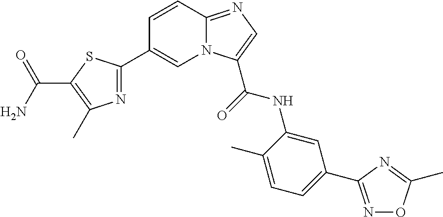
C1=CC2=NC=C(C(NC3=CC(C4=NOC(C)=N4)=CC=C3C)=O)N2C=C1C1=NC(C)=C(C(N)=O)S1
